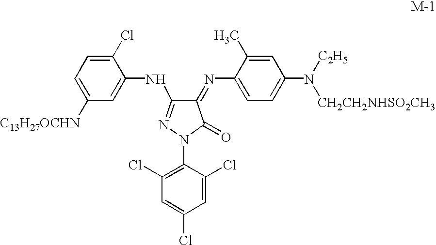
C1(Cl)=CC=C([C13H27OCHN])C=C1NC1=NN(C2=C(Cl)C=C(Cl)C=C2Cl)C(=O)C1=NC1=CC=C(N([C2H5])[CH2CH2NHSO2CH3])C=C1C
